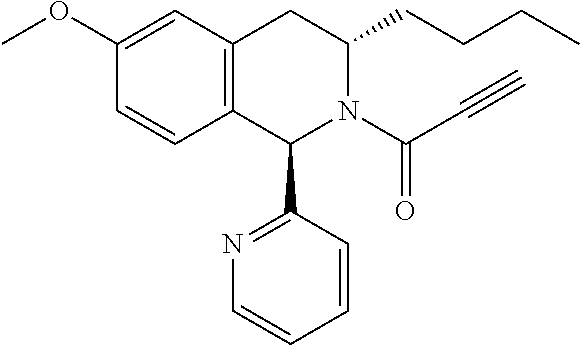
C12=C(CC(CCCC)N(C(C#C)=O)C1C1=NC=CC=C1)C=C(OC)C=C2
